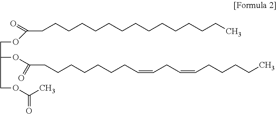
C(OC(=O)CCCCCCCCCCCCCCC)C(OC(=O)CCCCCCCC=CCC=CCCCCC)COC(C)=O
